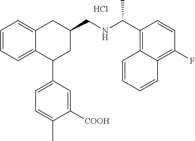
C1=CC=C2C(=C1)CC(CNC(C)C1=C3C(=C(F)C=C1)C=CC=C3)CC2C1=CC=C(C)C([COOH])=C1.Cl
